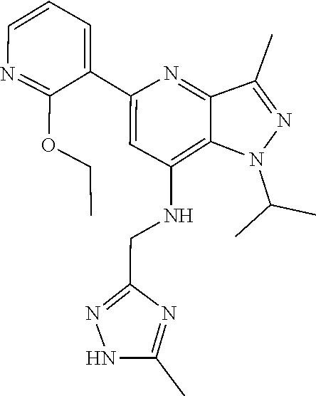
C(C)(C)N1C2=C(NCC3=NNC(C)=N3)C=C(C3=CC=CN=C3OCC)N=C2C(C)=N1
